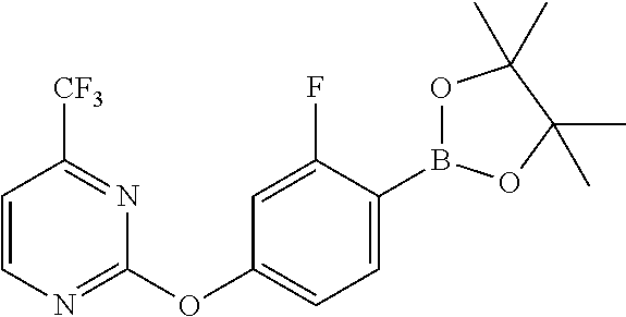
C1(OC2=CC=C(B3OC(C)(C)C(C)(C)O3)C(F)=C2)=NC=CC([CF3])=N1
